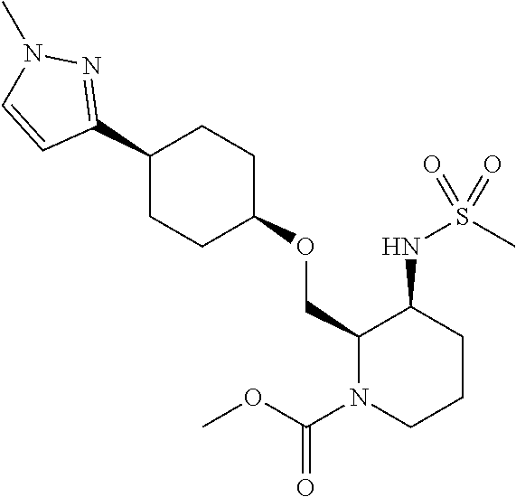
C1(COC2CCC(C3=NN(C)C=C3)CC2)N(C(OC)=O)CCCC1NS(C)(=O)=O
